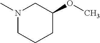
N1(C)CCCC(OC)C1
